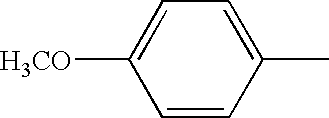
C1=CC(C)=CC=C1[H3CO]
